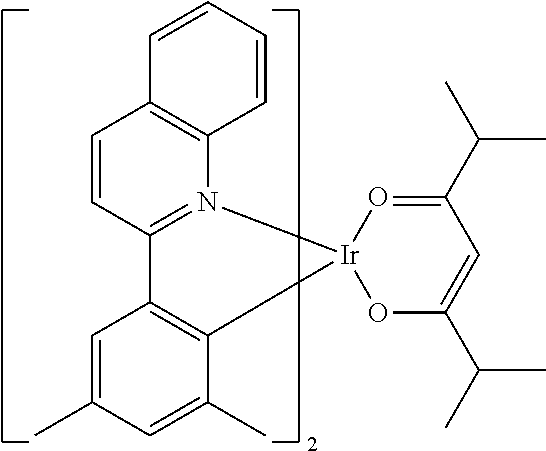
[Ir]12(OC(C(C)C)=CC(C(C)C)=O1)N1=C(C=CC3=C1C=CC=C3)C1=C2C(C)=CC(C)=C1
